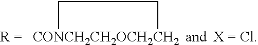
[CONCH2CH2OCH2CH2]1CC1
